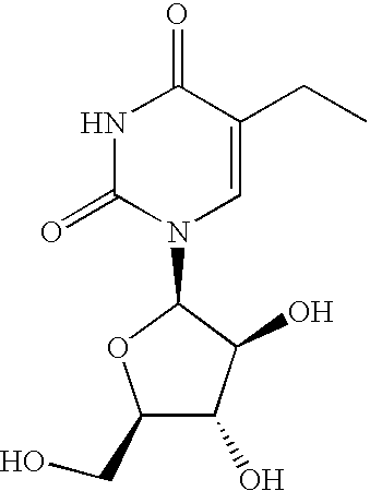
C1(CO)C(O)C(O)C(N2C=C(CC)C(=O)NC2=O)O1
